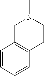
C1C2=C(CCN1C)C=CC=C2
